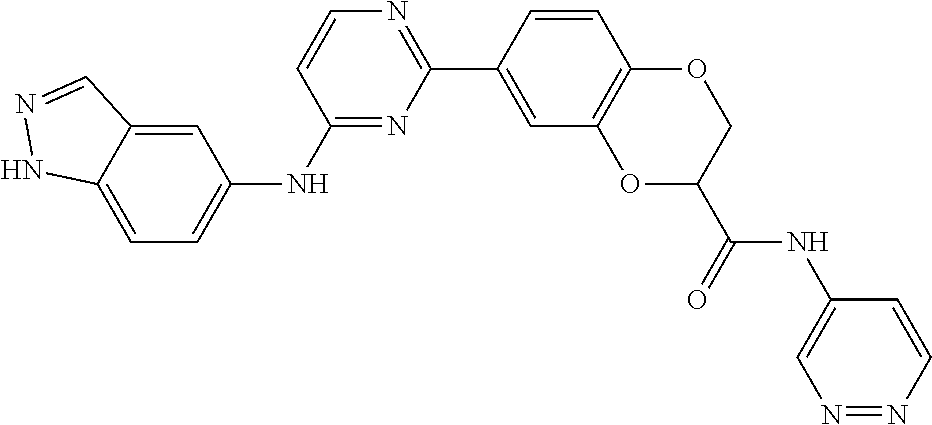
C12=CC=C(NC3=NC(C4=CC5=C(C=C4)OCC(C(NC4=CN=NC=C4)=O)O5)=NC=C3)C=C1C=NN2
